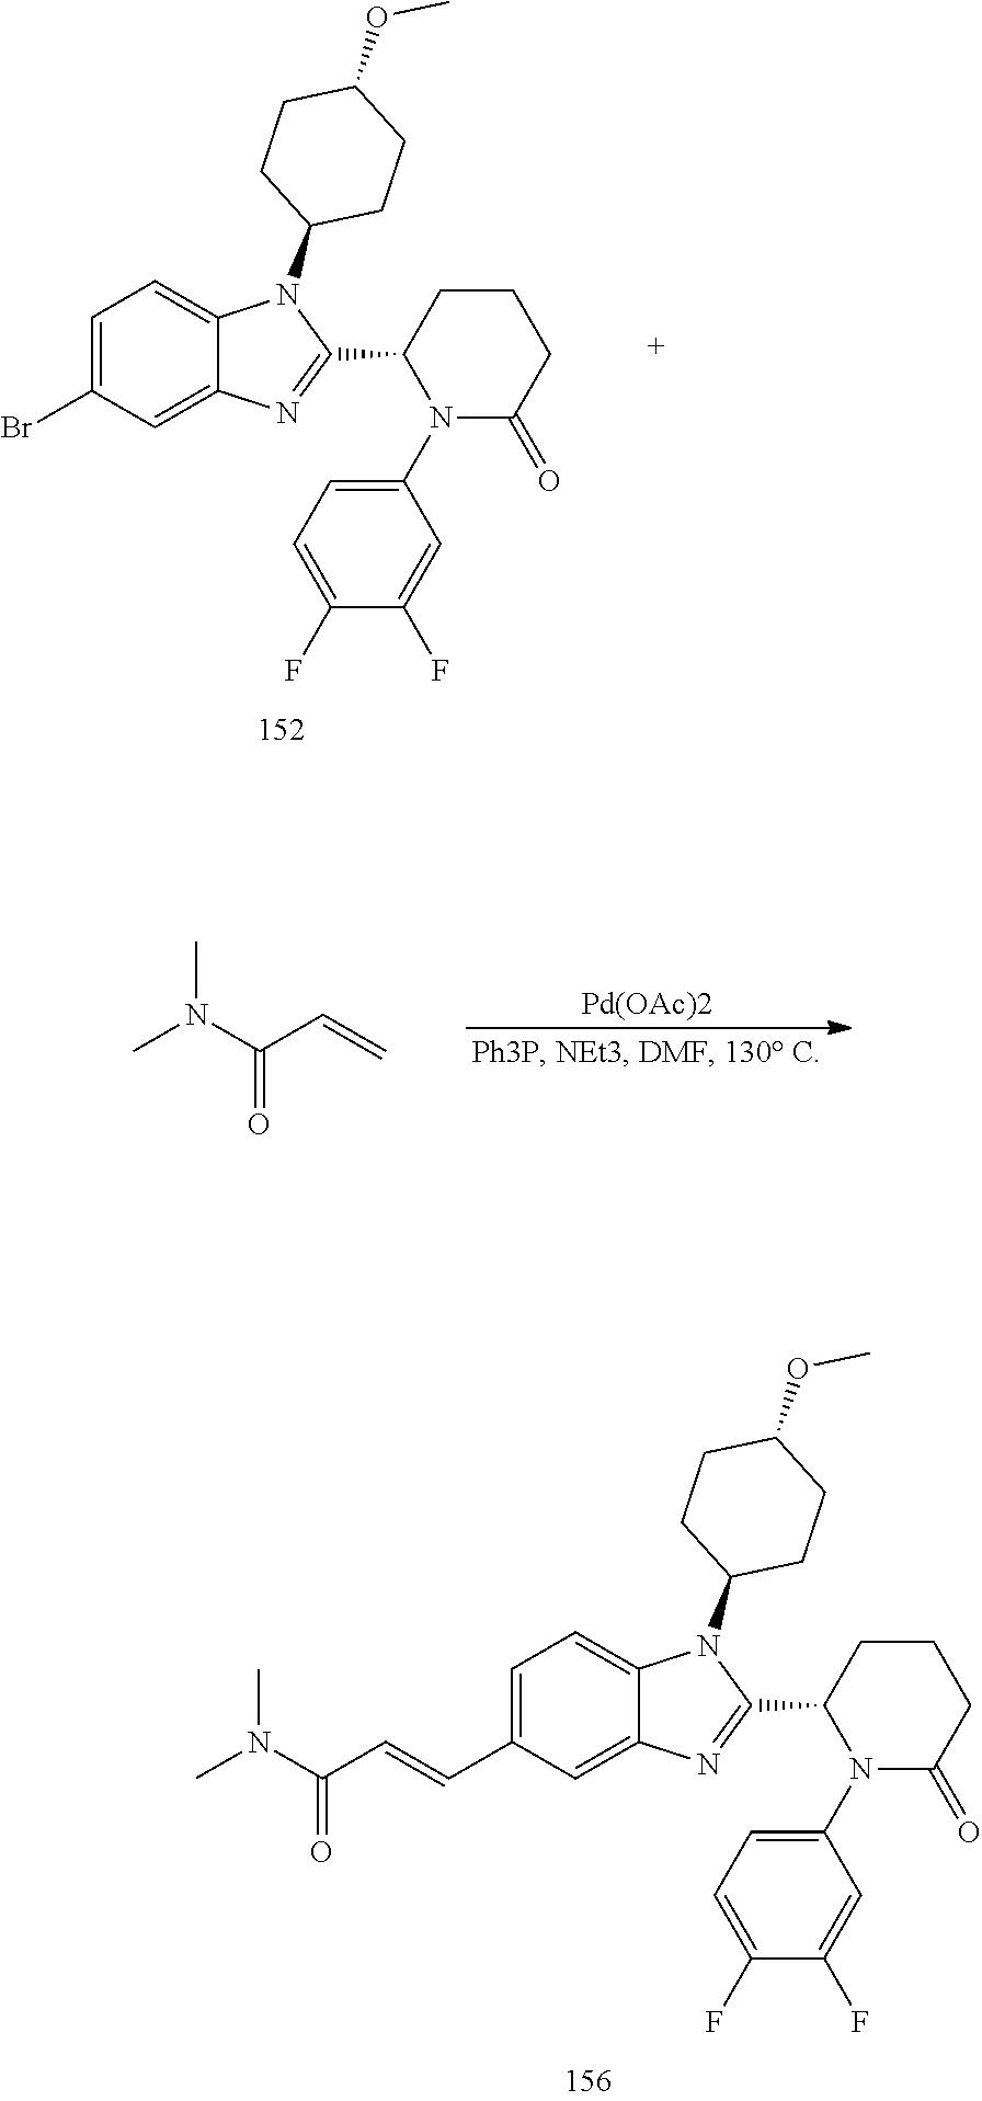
C1=C(Br)C=C2C(=C1)N(C1CCC(OC)CC1)C(C1N(C3=CC=C(F)C(F)=C3)C(=O)CCC1)=N2.CN(C(C=C)=O)C.[Pd(OAc)2].C1=C(C=CC(N(C)C)=O)C=C2C(=C1)N(C1CCC(OC)CC1)C(C1N(C3=CC=C(F)C(F)=C3)C(=O)CCC1)=N2
